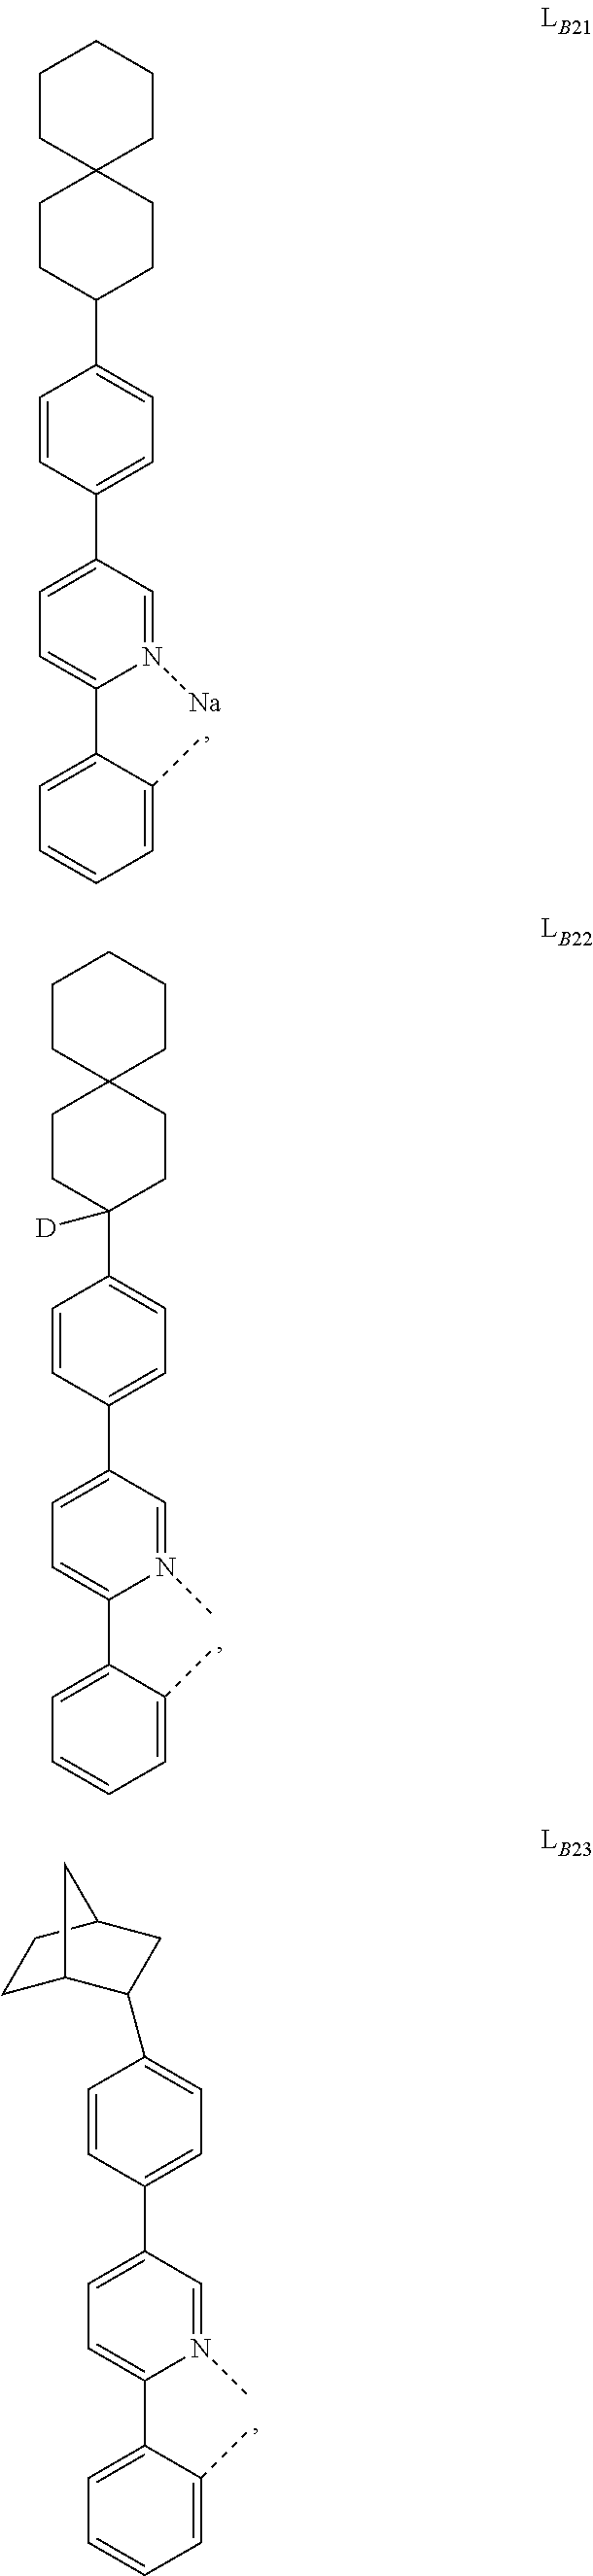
C1(C2=CC=C(C3=CC=C(C4CCC5(CC4)CCCCC5)C=C3)C=N2[Na])=CC=CC=C1C.C1(C2=CC=C(C3=CC=C(C4([D])CCC5(CC4)CCCCC5)C=C3)C=N2C)=CC=CC=C1C.C1(C2=CC=C(C3=CC=C(C4C5CCC(C4)C5)C=C3)C=N2C)=CC=CC=C1C
